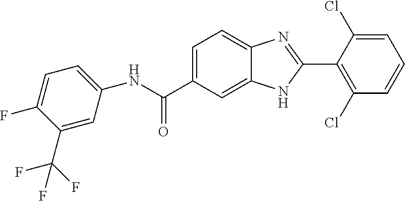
N(C(C1=CC=C2C(=C1)NC(C1=C(Cl)C=CC=C1Cl)=N2)=O)C1=CC=C(F)C(C(F)(F)F)=C1
